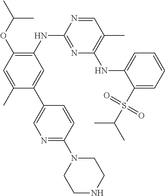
C1=NC(NC2=C(OC(C)C)C=C(C)C(C3=CN=C(N4CCNCC4)C=C3)=C2)=NC(NC2=CC=CC=C2S(C(C)C)(=O)=O)=C1C
